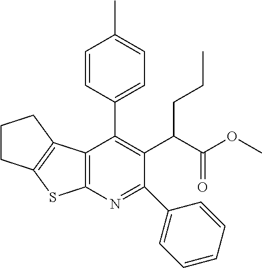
C12=C(N=C(C3=CC=CC=C3)C(C(C(OC)=O)CCC)=C1C1=CC=C(C)C=C1)SC1=C2CCC1
